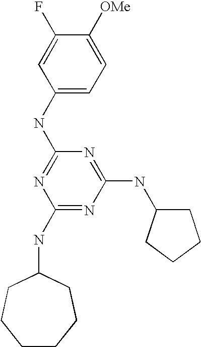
C1(NC2=NC(NC3CCCCCC3)=NC(NC3CCCC3)=N2)=CC=C([OMe])C(F)=C1
